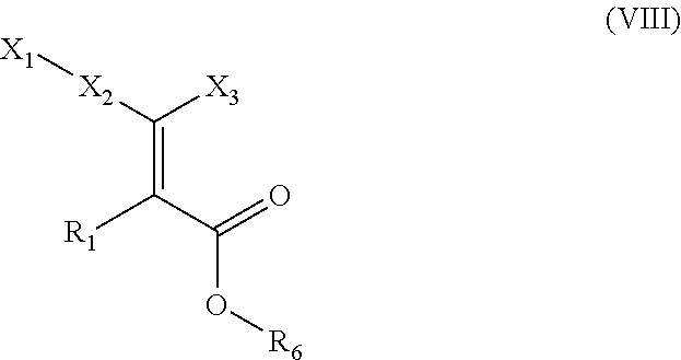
C(=C(C(O[R6])=O)[R1])([X3])[X2][X1]
